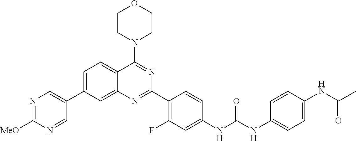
C1=C(C2=CN=C([MeO])N=C2)C=C2C(=C1)C(N1CCOCC1)=NC(C1=C(F)C=C(NC(NC3=CC=C(NC(C)=O)C=C3)=O)C=C1)=N2
